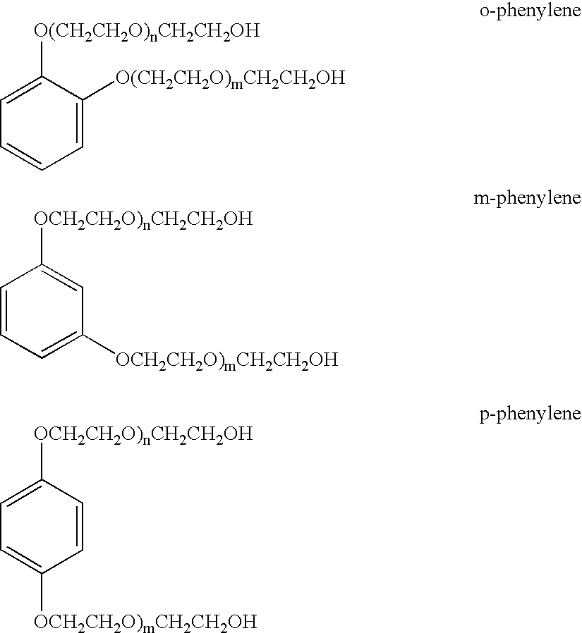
C1=CC=C([O(CH2CH2O)mCH2CH2OH])C([O(CH2CH2O)nCH2CH2OH])=C1.C1=CC=C([OCH2CH2O)mCH2CH2OH])C=C1[OCH2CH2O)nCH2CH2OH].C1([OCH2CH2O)nCH2CH2OH])=CC=C([OCH2CH2O)mCH2CH2OH])C=C1
